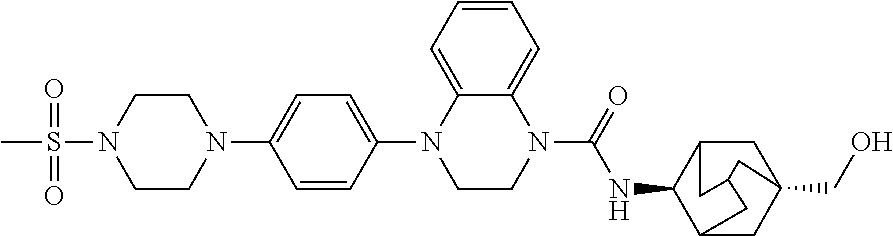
CS(N1CCN(C2=CC=C(N3CCN(C(NC4C5CC6(CO)CC4CC(C5)C6)=O)C4=CC=CC=C34)C=C2)CC1)(=O)=O
